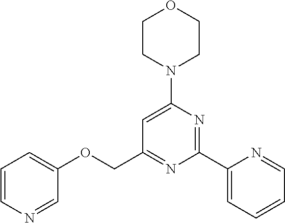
C1CN(C2=CC(COC3=CC=CN=C3)=NC(C3=CC=CC=N3)=N2)CCO1
